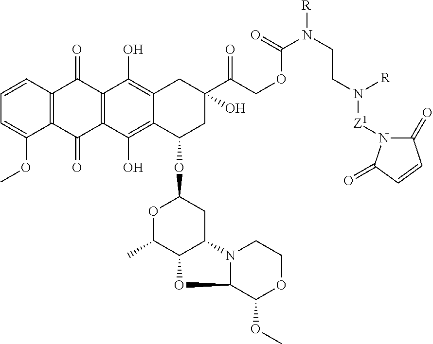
C1=CC2=C(C(OC)=C1)C(=O)C1=C(C2=O)C(O)=C2C(=C1O)C(OC1OC(C)C3C(C1)N1C(O3)C(OC)OCC1)CC(O)(C(=O)COC(N(CCN([Z1]N1C(=O)C=CC1=O)[R])[R])=O)C2
